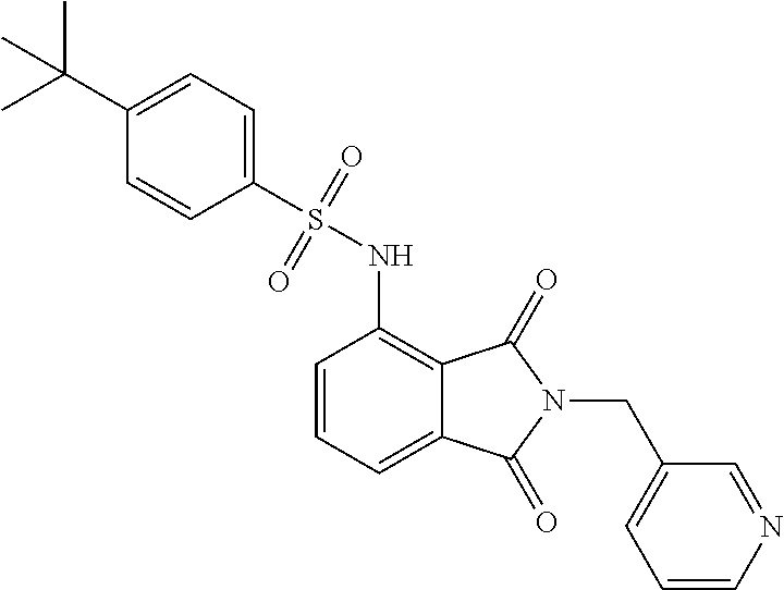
C1=CC=C2C(=C1NS(=O)(=O)C1=CC=C(C(C)(C)C)C=C1)C(=O)N(CC1=CC=CN=C1)C2=O
